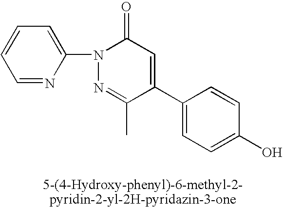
C1(C2=CC(=O)N(C3=CC=CC=N3)N=C2C)=CC=C(O)C=C1
